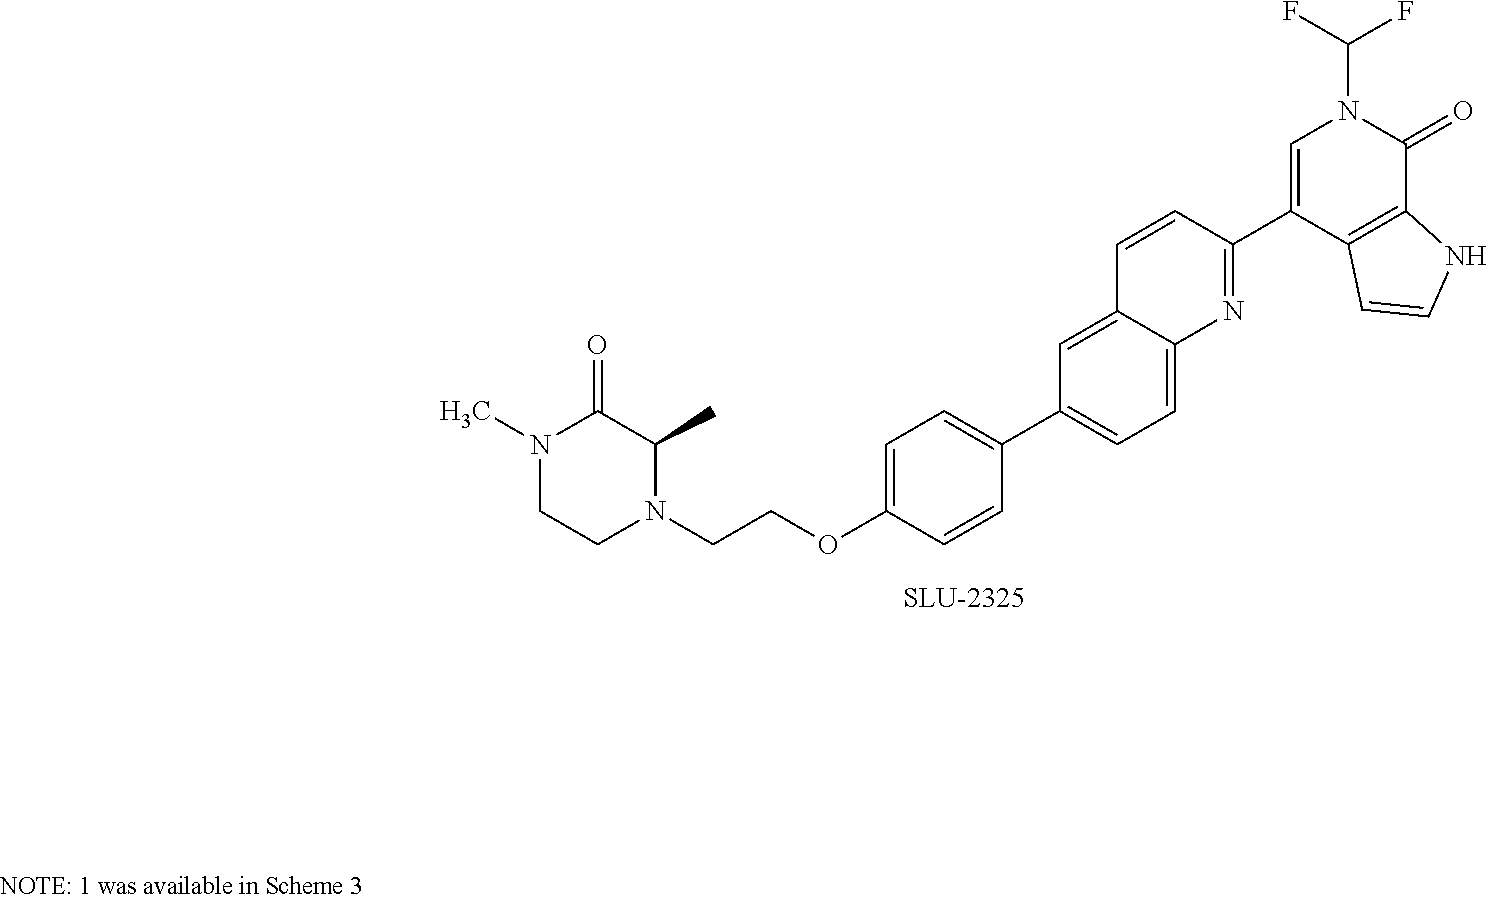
C1=C(OCCN2C(C)C(=O)N(C)CC2)C=CC(C2=CC=C3C(=C2)C=CC(C2=CN(C(F)F)C(=O)C4=C2C=CN4)=N3)=C1
